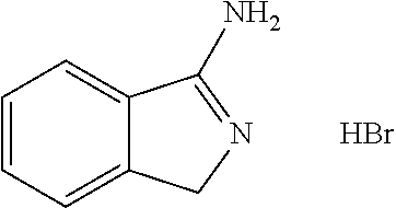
C1=CC=C2C(=C1)C(N)=NC2.Br
